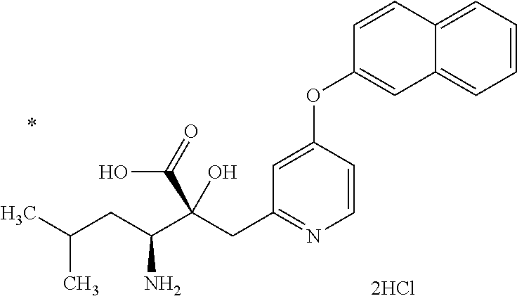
C1=CC(OC2=CC3=CC=CC=C3C=C2)=CC(CC(C(CC(C)C)N)(C(=O)O)O)=N1
